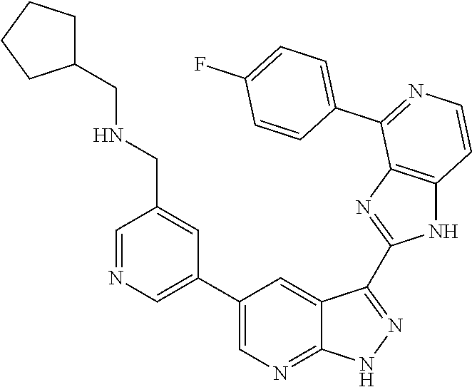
C1=NC=C(C2=CN=C3C(=C2)C(C2=NC4=C(N2)C=CN=C4C2=CC=C(F)C=C2)=NN3)C=C1CNCC1CCCC1
